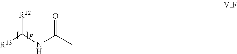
[R13]C(NC(C)=O)[R12]
